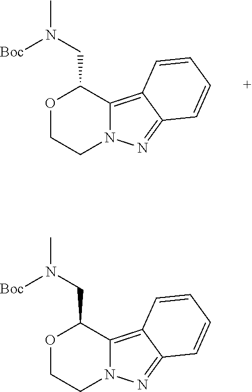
CN(CC1OCCN2C1=C1C(=N2)C=CC=C1)[Boc].CN(CC1OCCN2C1=C1C(=N2)C=CC=C1)[Boc]
